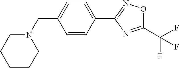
C1=CC(C2=NOC(C(F)(F)F)=N2)=CC=C1CN1CCCCC1
